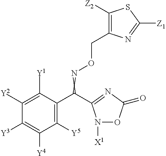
C1([Z2])=C(CON=C(C2=C([Y5])C([Y4])=C([Y3])C([Y2])=C2[Y1])C2=NC(=O)ON2[X1])N=C([Z1])S1
